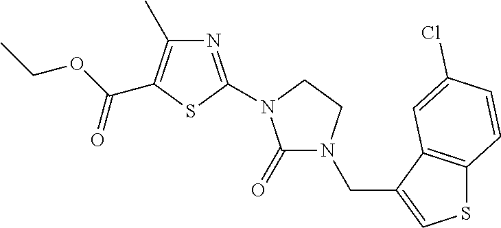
N1=C(N2C(=O)N(CC3=CSC4=C3C=C(Cl)C=C4)CC2)SC(C(OCC)=O)=C1C
